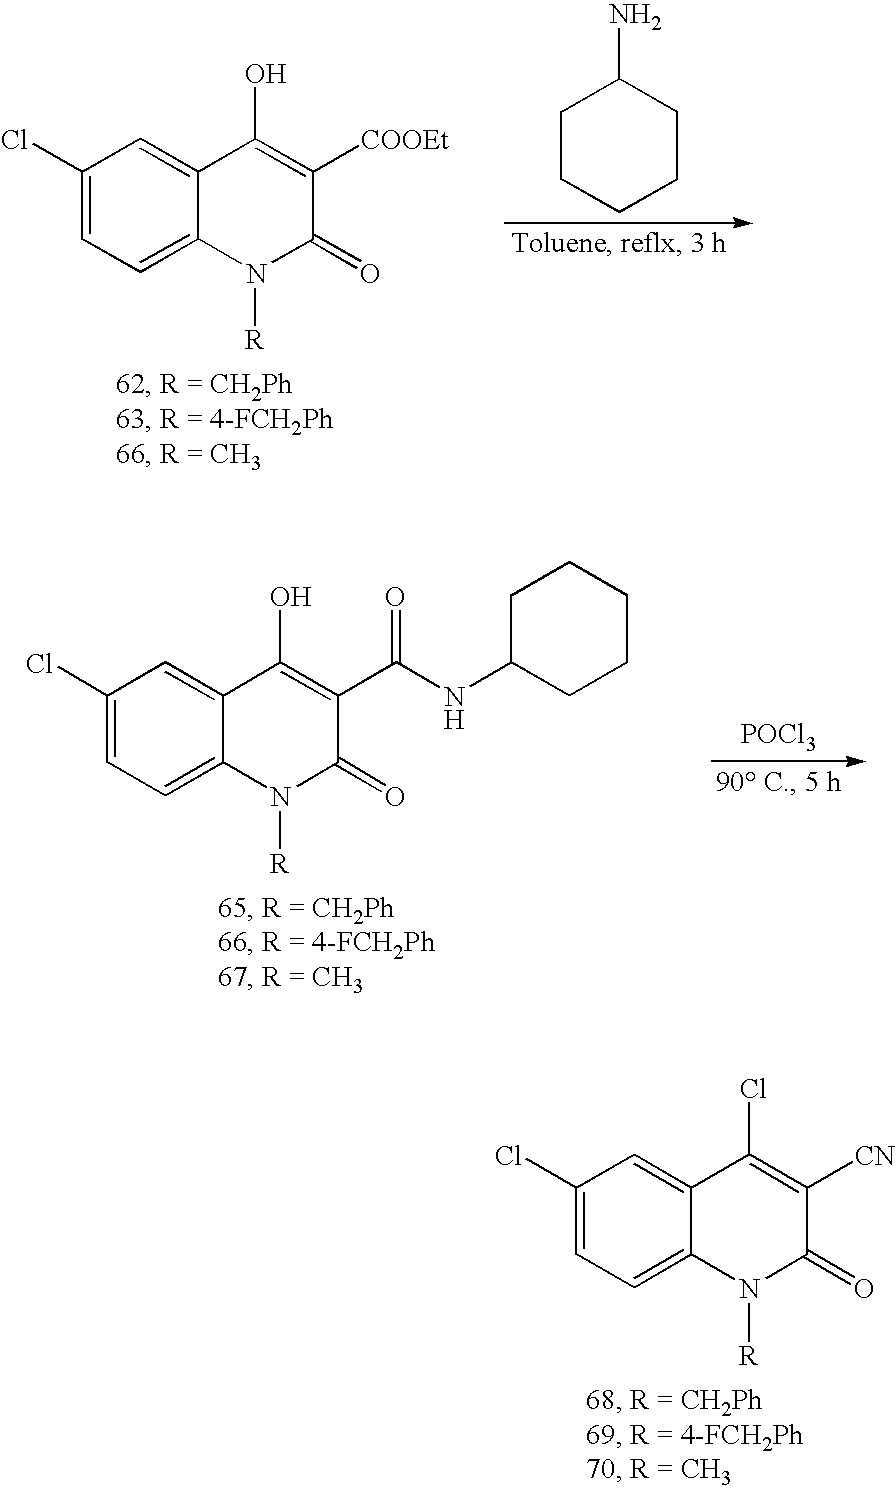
C1CCCCC1N.C1(Cl)=CC=C2C(=C1)C(O)=C([COOEt])C(=O)N2[R].C1(O)=C(C(NC2CCCCC2)=O)C(=O)N([R])C2=CC=C(Cl)C=C12.[POCl3].C1(Cl)=CC=C2C(=C1)C(Cl)=C([CN])C(=O)N2[R]
